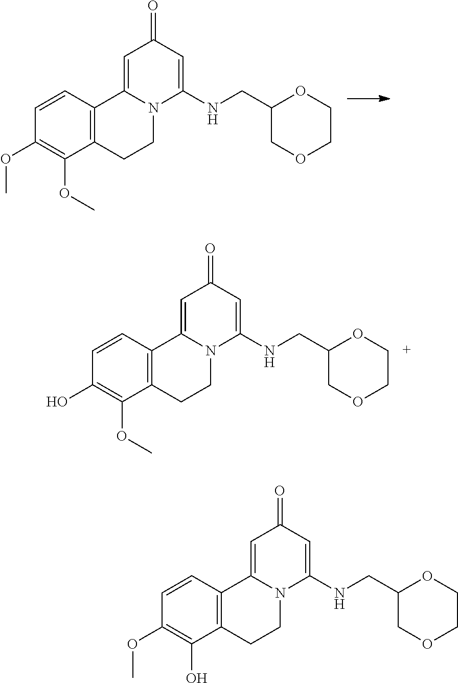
C1(OC)=C(OC)C2=C(C=C1)C1=CC(=O)C=C(NCC3OCCOC3)N1CC2.C1(O)=C(OC)C2=C(C=C1)C1=CC(=O)C=C(NCC3OCCOC3)N1CC2.C1(OC)=C(O)C2=C(C=C1)C1=CC(=O)C=C(NCC3OCCOC3)N1CC2
